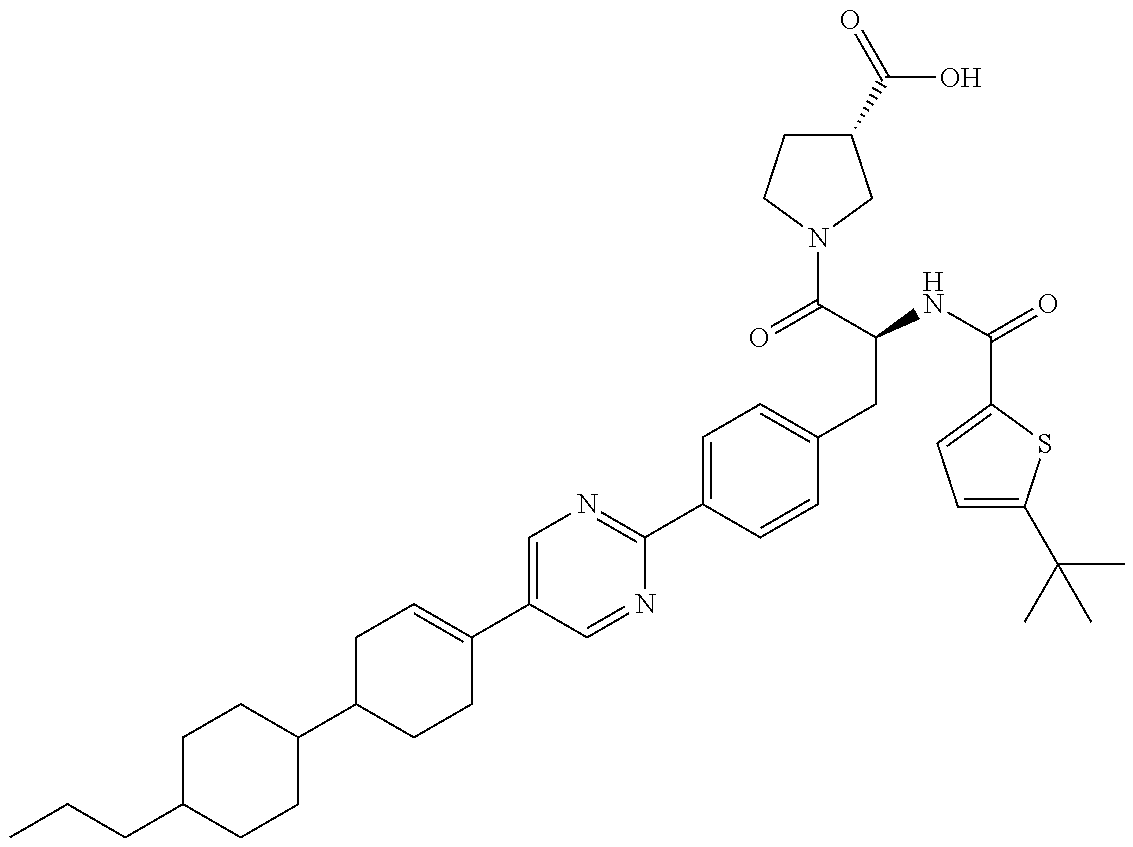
C(C1CCC(C2CCC(C3=CN=C(C4=CC=C(CC(NC(=O)C5=CC=C(C(C)(C)C)S5)C(=O)N5CCC(C(=O)O)C5)C=C4)N=C3)=CC2)CC1)CC
